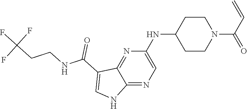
N(C1CCN(C(C=C)=O)CC1)C1=CN=C2C(=N1)C(C(NCCC(F)(F)F)=O)=CN2
